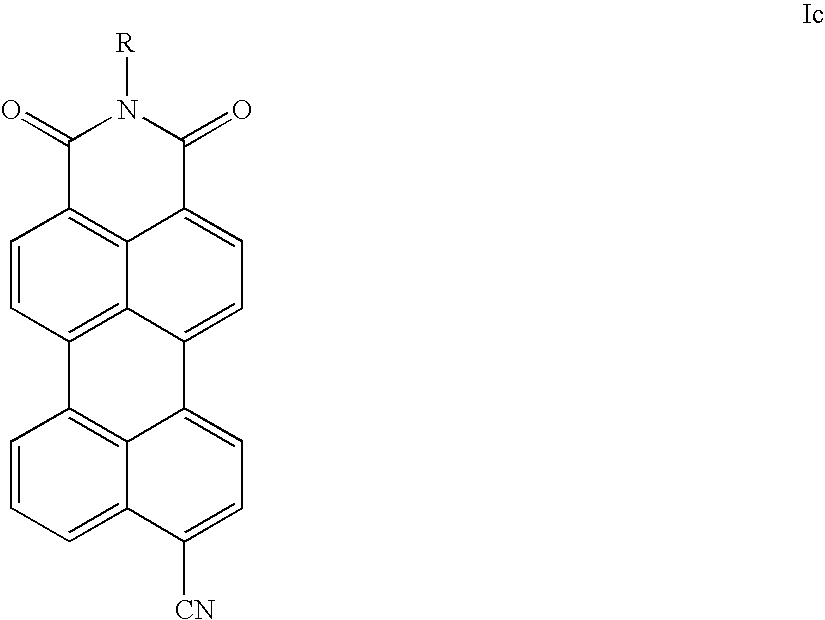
C1(=O)C2=C3C(=CC=C4C3=C(C=C2)C2=C3C4=CC=C([CN])C3=CC=C2)C(=O)N1[R]
